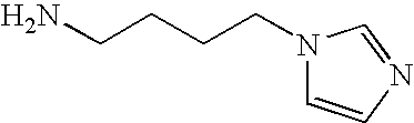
N1(CCCCN)C=CN=C1
